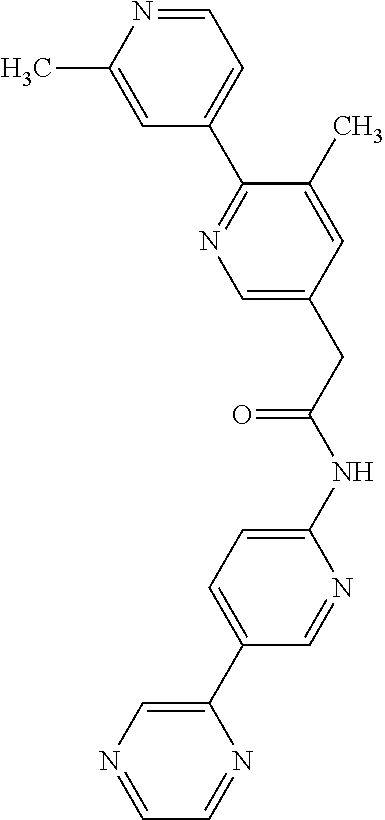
C1(C)=CC(C2=NC=C(CC(NC3=CC=C(C4=CN=CC=N4)C=N3)=O)C=C2C)=CC=N1
